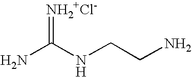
NC(NCCN)=[NH2+Cl-]
